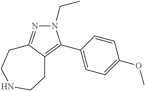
N1(CC)N=C2C(=C1C1=CC=C(OC)C=C1)CCNCC2
